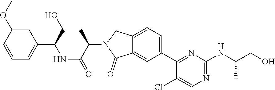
C12=CC(C3=NC(NC(CO)C)=NC=C3Cl)=CC=C1CN(C(C(NC(C1=CC=CC(OC)=C1)CO)=O)C)C2=O
